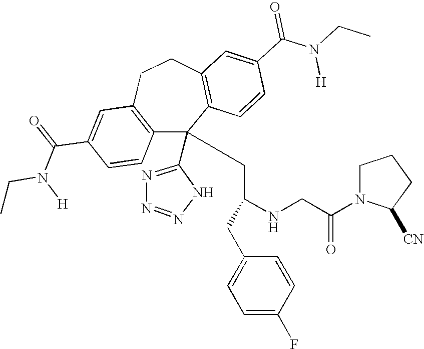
C1(C(=O)N(CC)[H])=CC2=C(C=C1)C(C1=NN=NN1)(CC(NCC(N1C([CN])CCC1)=O)CC1=CC=C(F)C=C1)C1=C(CC2)C=C(C(N(CC)[H])=O)C=C1
